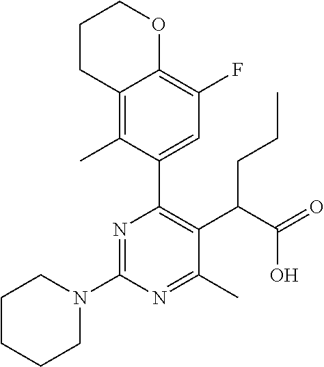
N1(C2=NC(C3=CC(F)=C4C(=C3C)CCCO4)=C(C(C(=O)O)CCC)C(C)=N2)CCCCC1
